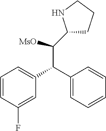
C1=CC(F)=CC(C(C2=CC=CC=C2)C([MsO])C2CCCN2)=C1
